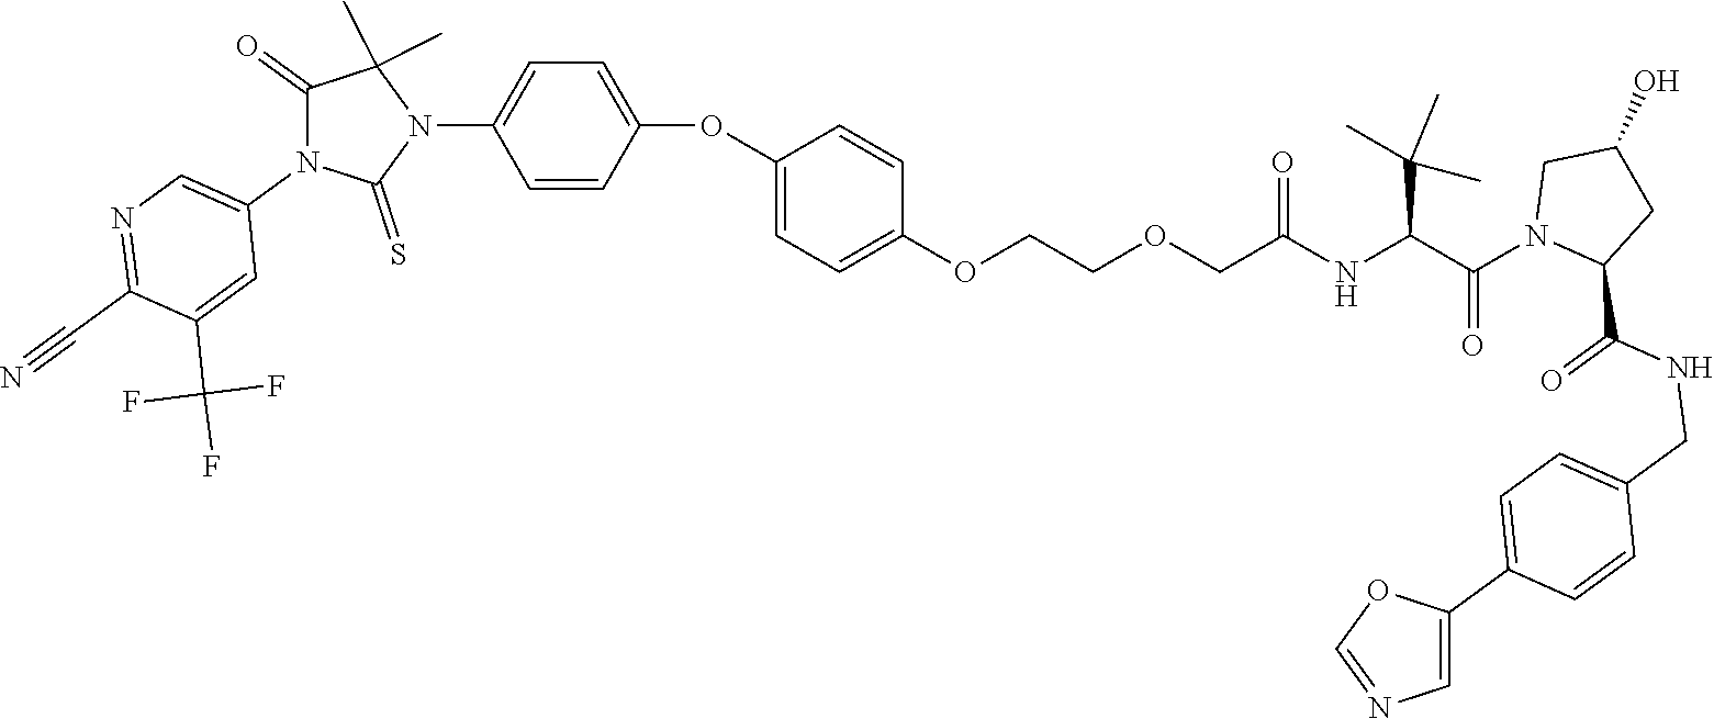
C(NC(C(N1CC(O)CC1C(NCC1=CC=C(C2=CN=CO2)C=C1)=O)=O)C(C)(C)C)(=O)COCCOC1=CC=C(OC2=CC=C(N3C(C)(C)C(=O)N(C4=CN=C(C#N)C(C(F)(F)F)=C4)C3=S)C=C2)C=C1
